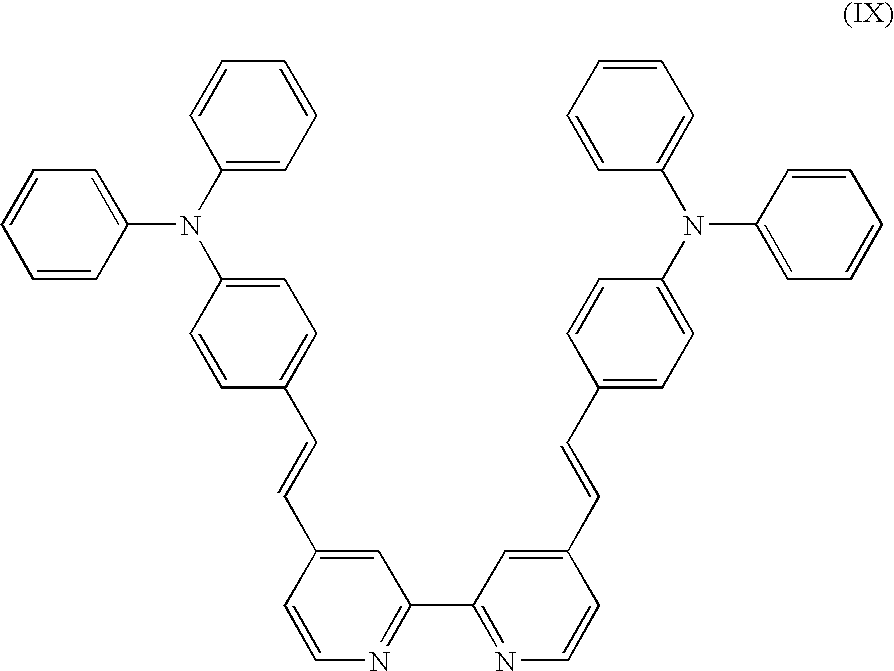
C1(N(C2=CC=C(C=CC3=CC(C4=NC=CC(C=CC5=CC=C(N(C6=CC=CC=C6)C6=CC=CC=C6)C=C5)=C4)=NC=C3)C=C2)C2=CC=CC=C2)=CC=CC=C1
